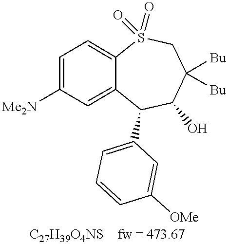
C1=C([Me2N])C=C2C(=C1)S(=O)(=O)CC([Bu])([Bu])C(O)C2C1=CC=CC([OMe])=C1.[C27H39O4NS    fw = 473.67]
